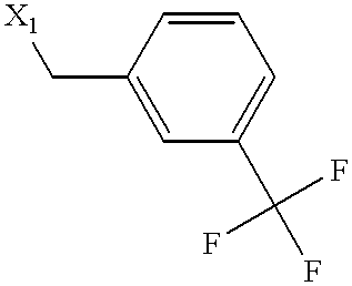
C1(C[X1])=CC(C(F)(F)F)=CC=C1
